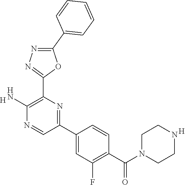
[H].C1(N)=C(C2=NN=C(C3=CC=CC=C3)O2)N=C(C2=CC(F)=C(C(N3CCNCC3)=O)C=C2)C=N1.[H]
